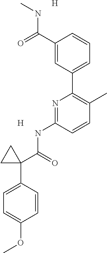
C1(C(=O)NC)=CC(C2=C(C)C=CC(NC(=O)C3(C4=CC=C(OC)C=C4)CC3)=N2)=CC=C1.[H].[H]
